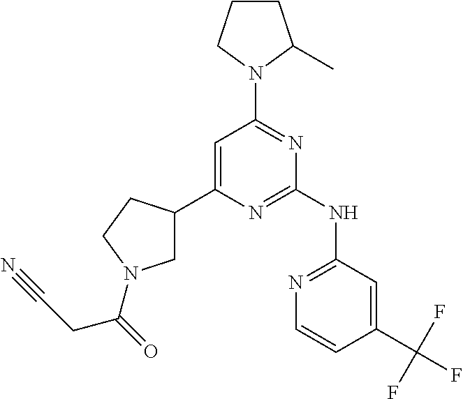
C1CC(C)N(C2=NC(NC3=NC=CC(C(F)(F)F)=C3)=NC(C3CN(C(=O)CC#N)CC3)=C2)C1
